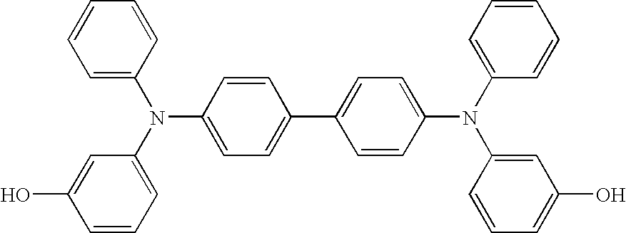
OC1=CC(N(C2=CC=C(C3=CC=C(N(C4=CC(O)=CC=C4)C4=CC=CC=C4)C=C3)C=C2)C2=CC=CC=C2)=CC=C1
